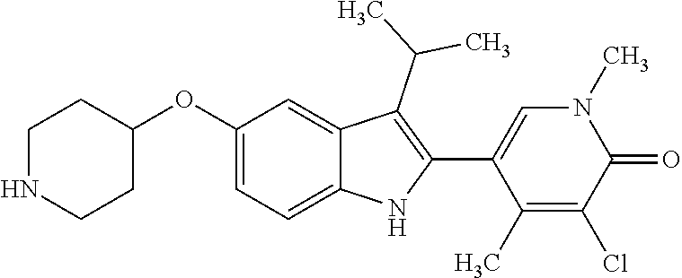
C1(OC2=CC=C3C(=C2)C(C(C)C)=C(C2=CN(C)C(=O)C(Cl)=C2C)N3)CCNCC1
